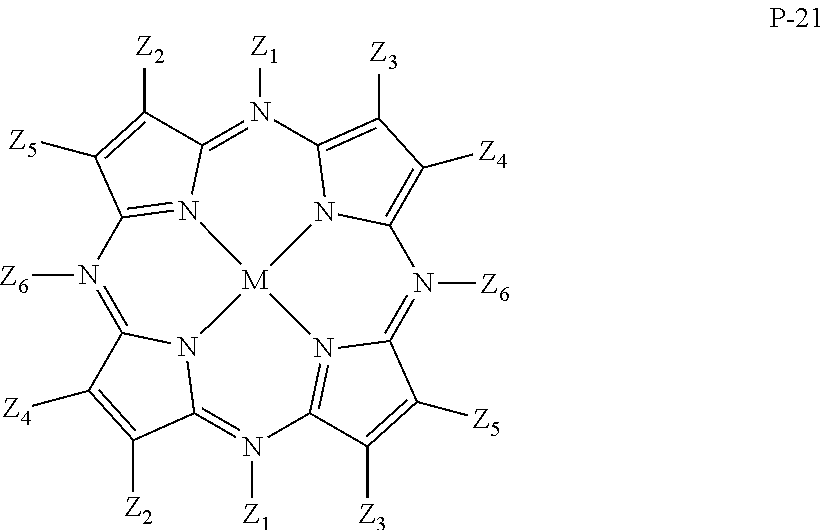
N1([Z6])=C2N3C(=N([Z1])C4=N5C(=N([Z6])C6=C([Z4])C([Z3])=C7N([Z1])=C8N(=C1C([Z5])=C8[Z2])[M]53N76)C([Z5])=C4[Z3])C([Z2])=C2[Z4]
